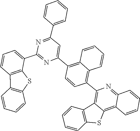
C12=C(C3=CC(C4=CC=CC=C4)=NC(C4=CC=CC5=C4SC4=C5C=CC=C4)=N3)C=CC(C3=C4C(=C5C=CC=CC5=N3)SC3=C4C=CC=C3)=C1C=CC=C2
